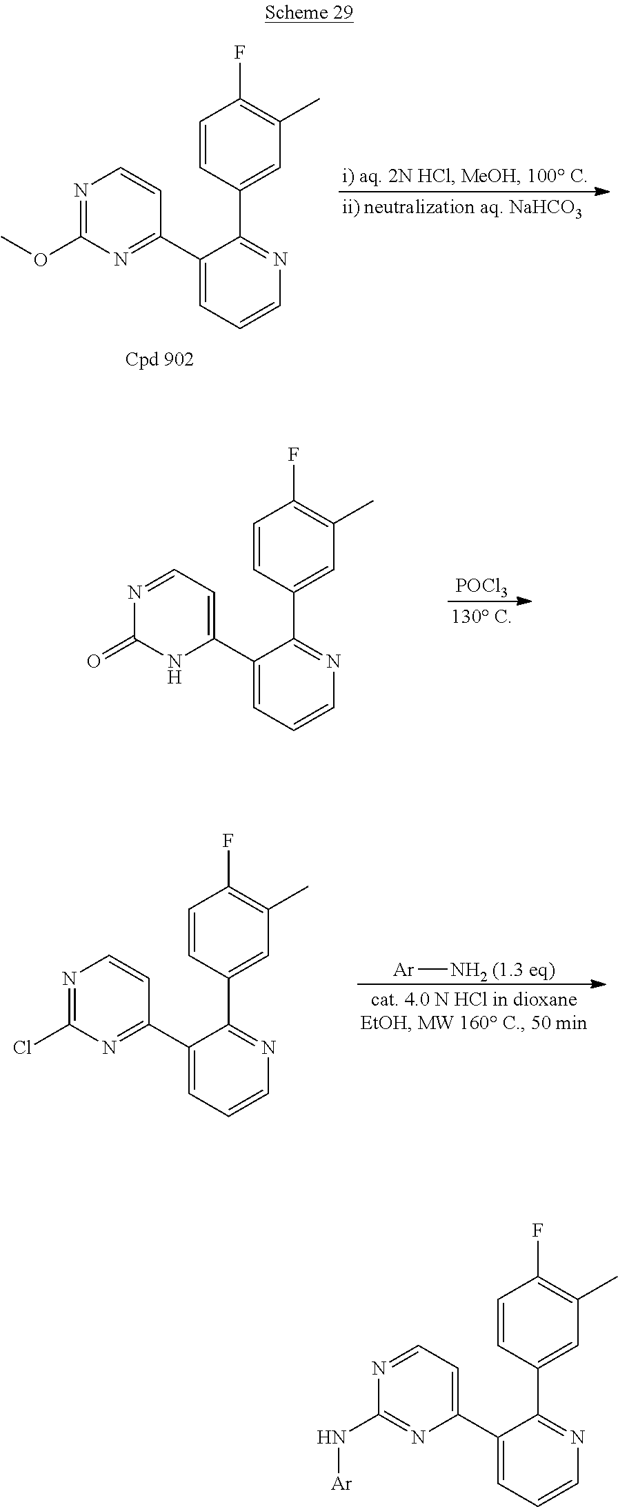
C1=CC(C2=NC=CC=C2C2=CC=NC(N[Ar])=N2)=CC(C)=C1F.C1=CC(C2=NC=CC=C2C2=NC(OC)=NC=C2)=CC(C)=C1F.C1=CC(C2=NC=CC=C2C2=CC=NC(=O)N2)=CC(C)=C1F.[POCl3].C1=CC(C2=NC=CC=C2C2=NC(Cl)=NC=C2)=CC(C)=C1F.[Ar][NH2 (1.3 eq)]
